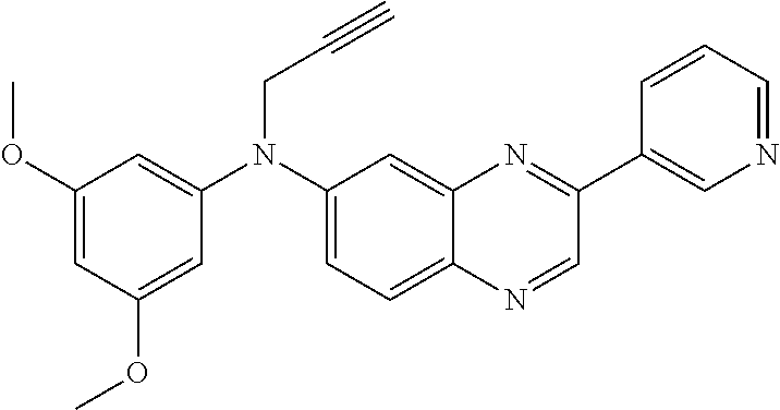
C1(OC)=CC(OC)=CC(N(C2=CC=C3C(=C2)N=C(C2=CN=CC=C2)C=N3)CC#C)=C1
